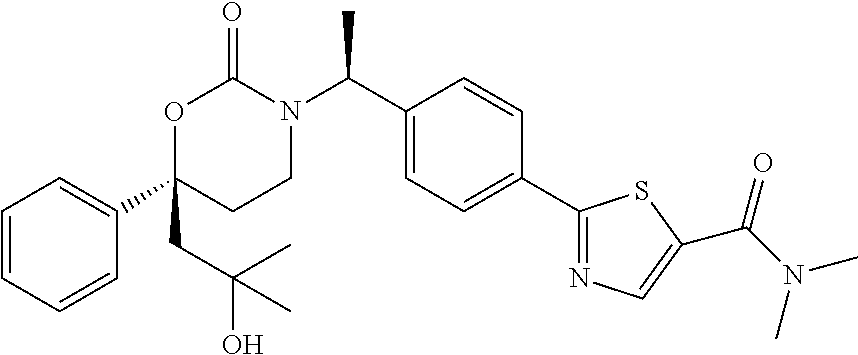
C1=CC=CC(C2(CC(O)(C)C)CCN(C(C3=CC=C(C4=NC=C(C(N(C)C)=O)S4)C=C3)C)C(=O)O2)=C1
